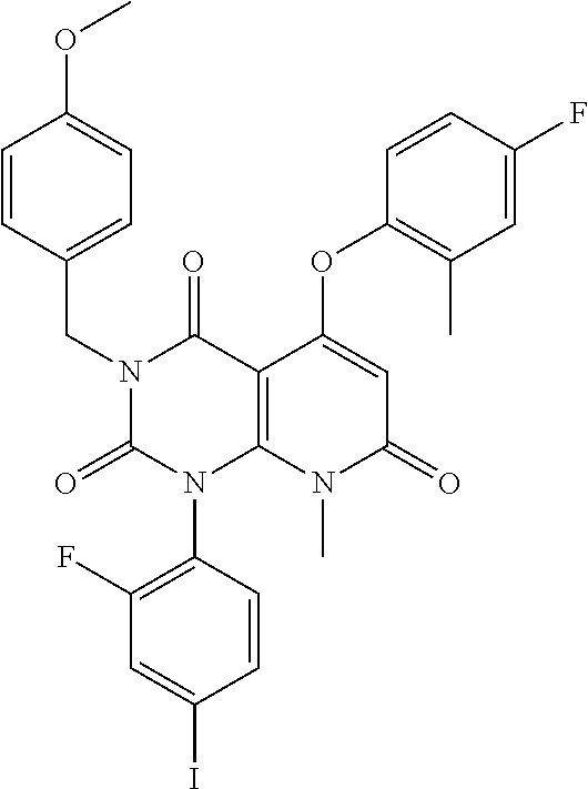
C1(F)=C(N2C3=C(C(=O)N(CC4=CC=C(OC)C=C4)C2=O)C(OC2=C(C)C=C(F)C=C2)=CC(=O)N3C)C=CC(I)=C1
